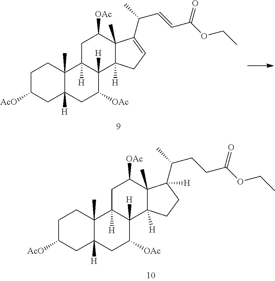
C12(C)C([OAc])CC3([H])C([H])(C1([H])CCC2(C(CCC(OCC)=O)C)[H])C([OAc])CC1([H])C3(C)CCC([AcO])C1.C12(C)C([OAc])CC3([H])C([H])(C1([H])CC=C2C(C=CC(OCC)=O)C)C([OAc])CC1([H])C3(C)CCC([AcO])C1
